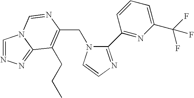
C(N1C(C2=NC(C(F)(F)F)=CC=C2)=NC=C1)C1=C(CCC)C2=NN=CN2C=N1
